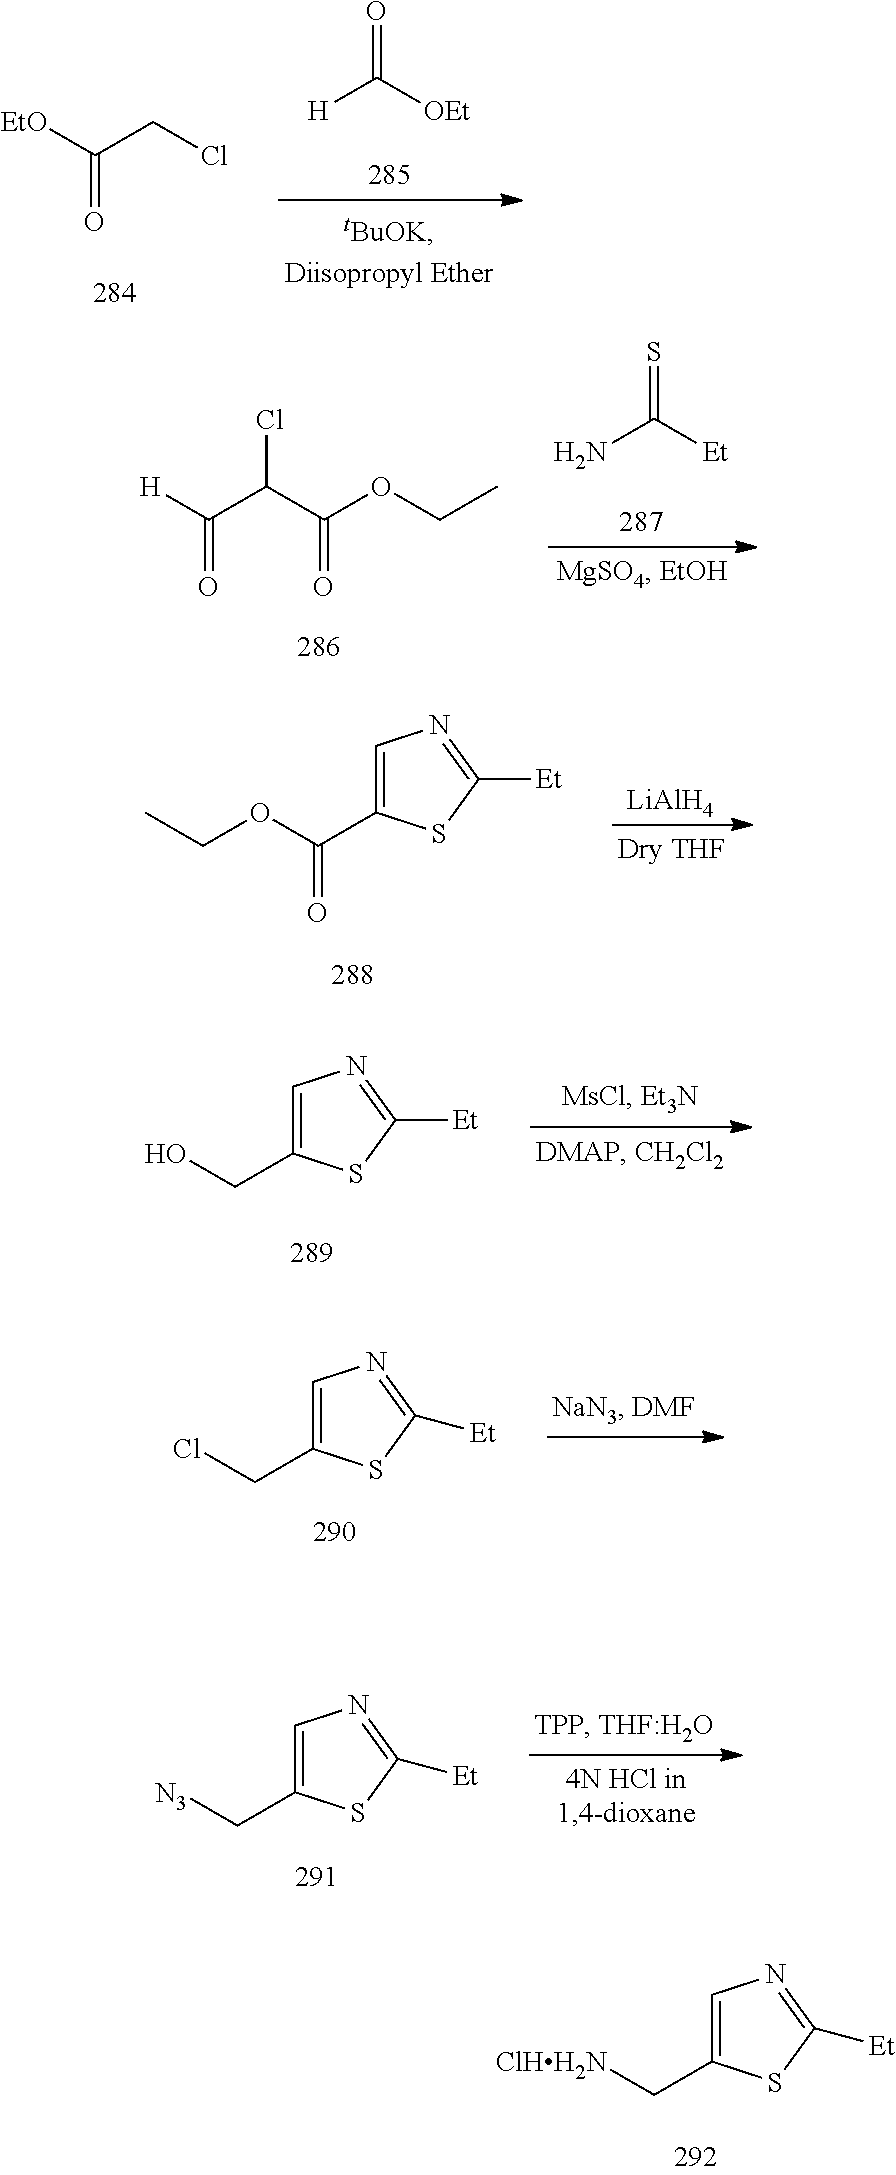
[ClHH2N]CC1=CN=C([Et])S1.[EtO]C(CCl)=O.[H]C([OEt])=O.NC([Et])=S.[H]C(C(C(OCC)=O)Cl)=O.CCOC(C1=CN=C([Et])S1)=O.[LiAlH4].OCC1=CN=C([Et])S1.ClCC1=CN=C([Et])S1.[N3]CC1=CN=C([Et])S1
